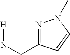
[H]NCC1=NN(C)C=C1
